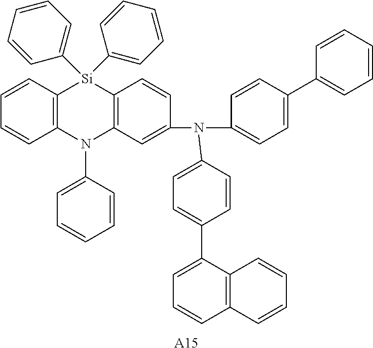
C1=CC2=C(C=C1)N(C1=CC=CC=C1)C1=C([Si]2(C2=CC=CC=C2)C2=CC=CC=C2)C=CC(N(C2=CC=C(C3=CC=CC4=C3C=CC=C4)C=C2)C2=CC=C(C3=CC=CC=C3)C=C2)=C1.[A15]
